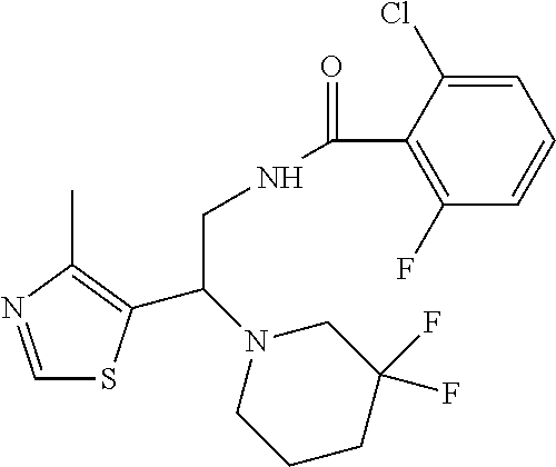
C1=NC(C)=C(C(N2CCCC(F)(F)C2)CNC(=O)C2=C(F)C=CC=C2Cl)S1
